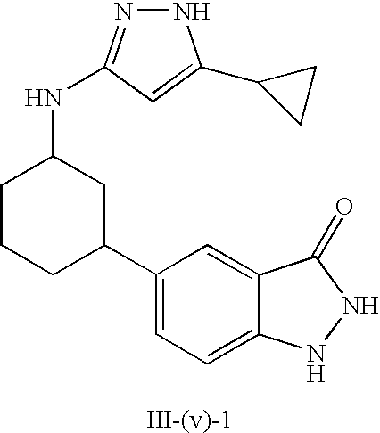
C1(C2CC(NC3=NNC(C4CC4)=C3)CCC2)=CC=C2C(=C1)C(=O)NN2
